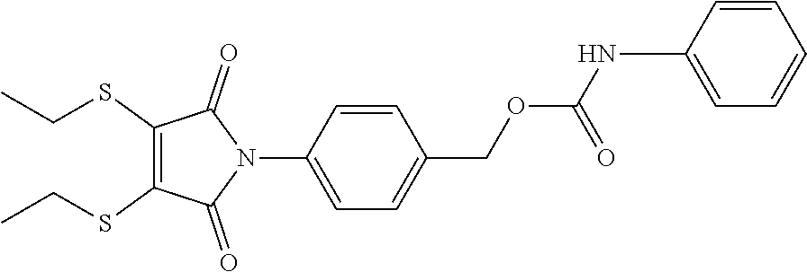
C1=CC(N2C(=O)C(SCC)=C(SCC)C2=O)=CC=C1COC(NC1=CC=CC=C1)=O
